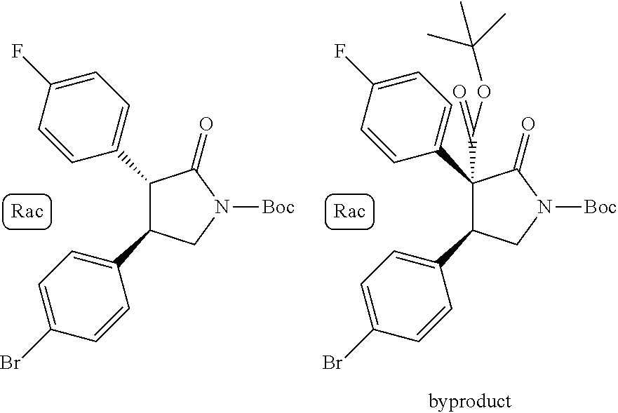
C1(C2=CC=C(F)C=C2)C(C2=CC=C(Br)C=C2)CN([Boc])C1=O.C1(C2=CC=C(F)C=C2)(C(=O)OC(C)(C)C)C(C2=CC=C(Br)C=C2)CN([Boc])C1=O
